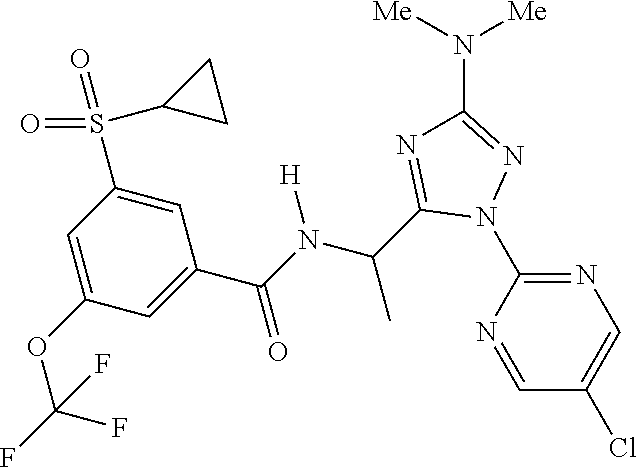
C1=NC(N2N=C(N([Me])[Me])N=C2C(C)N([H])C(=O)C2=CC(OC(F)(F)F)=CC(S(=O)(=O)C3CC3)=C2)=NC=C1Cl
